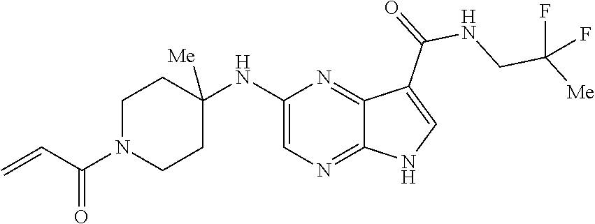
C1N(C(C=C)=O)CCC(NC2=CN=C3C(=N2)C(C(=O)NCC([Me])(F)F)=CN3)([Me])C1
